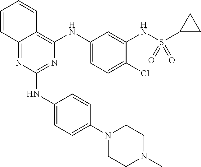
N1(C2=CC=C(NC3=NC(NC4=CC=C(Cl)C(NS(C5CC5)(=O)=O)=C4)=C4C(=N3)C=CC=C4)C=C2)CCN(C)CC1
